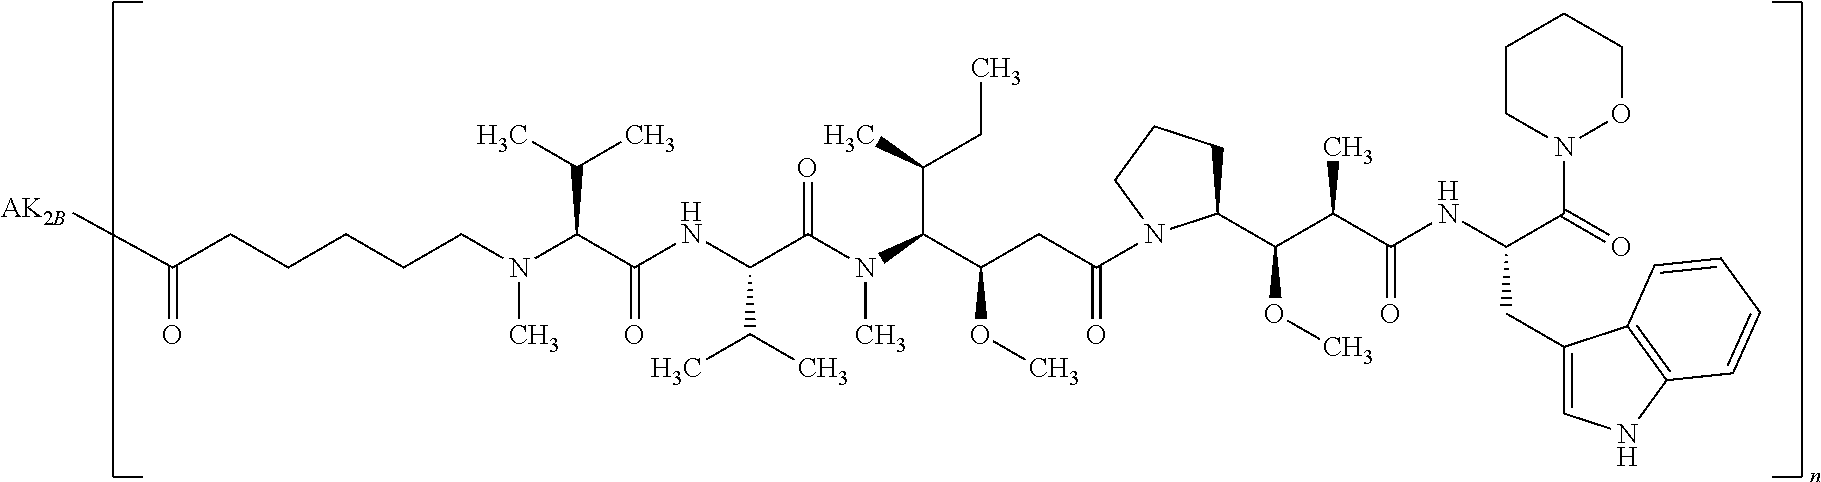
C1(C(OC)C(C(=O)NC(C(=O)N2OCCCC2)CC2=CNC3=C2C=CC=C3)C)CCCN1C(CC(C(N(C(C(NC(C(N(CCCCCC([AK2B])=O)C)C(C)C)=O)C(C)C)=O)C)C(CC)C)OC)=O
